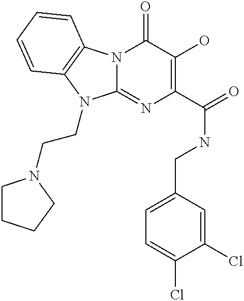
N12C(=NC(C(=O)NCC3=CC=C(Cl)C(Cl)=C3)=C(O)C1=O)N(CCN1CCCC1)C1=C2C=CC=C1
